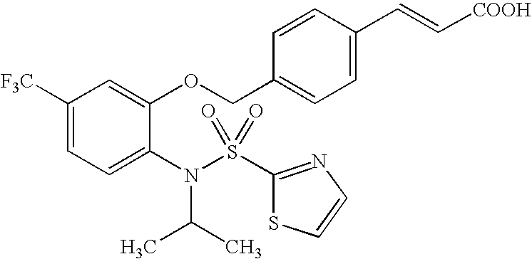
C1([CF3])=CC=C(N(S(=O)(=O)C2=NC=CS2)C(C)C)C(OCC2=CC=C(C=C[COOH])C=C2)=C1
